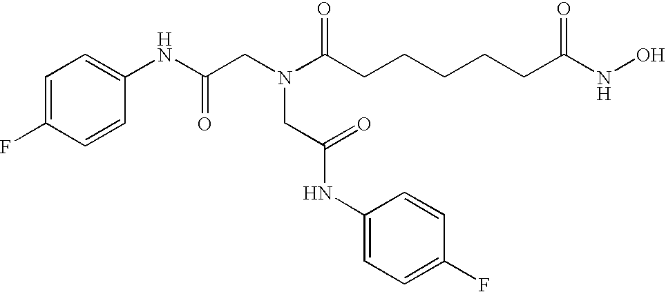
C1=C(F)C=CC(NC(CN(C(CCCCCC(NO)=O)=O)CC(NC2=CC=C(F)C=C2)=O)=O)=C1
